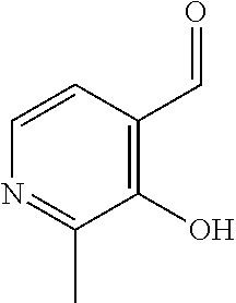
C1(O)=C(C=O)C=CN=C1C
